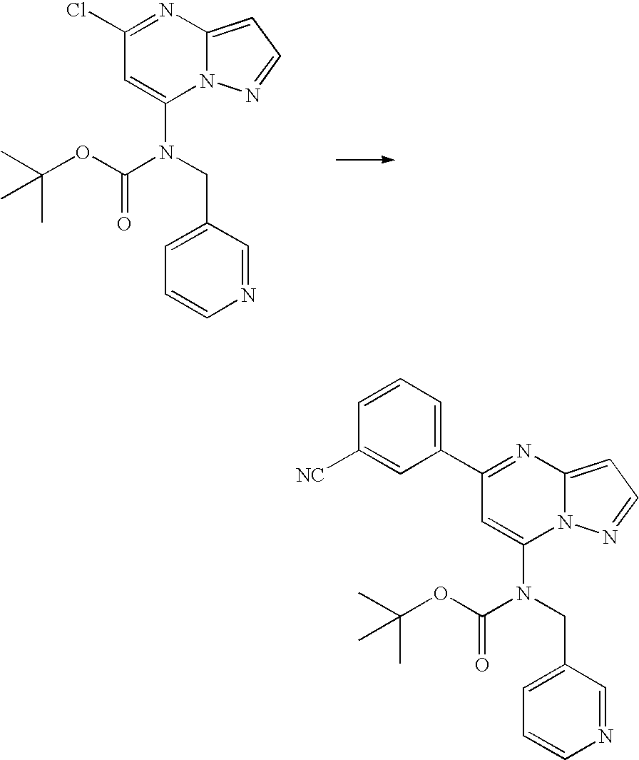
C1(Cl)=NC2=CC=NN2C(N(CC2=CC=CN=C2)C(OC(C)(C)C)=O)=C1.C1(C2=CC=CC([NC])=C2)=NC2=CC=NN2C(N(CC2=CC=CN=C2)C(OC(C)(C)C)=O)=C1
